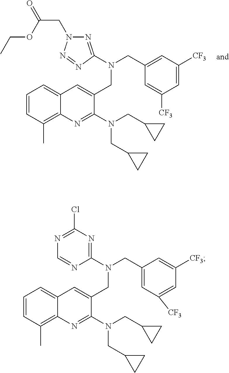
C1=CC(C)=C2C(=C1)C=C(CN(CC1=CC([CF3])=CC([CF3])=C1)C1=NN(CC(OCC)=O)N=N1)C(N(CC1CC1)CC1CC1)=N2.C1=CC(C)=C2C(=C1)C=C(CN(C1=NC(Cl)=NC=N1)CC1=CC([CF3])=CC([CF3])=C1)C(N(CC1CC1)CC1CC1)=N2
